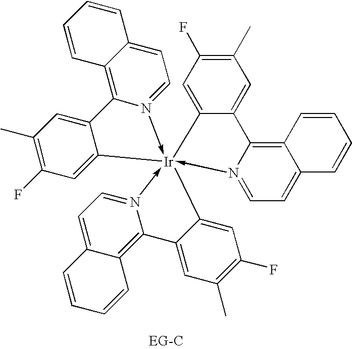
C1(C)=C(F)C=C2C(=C1)C1=C3C(=CC=N1->[Ir]214(-N2=CC=C5C(=C2C2=CC(C)=C(F)C=C21)C=CC=C5)-N1=CC=C2C(=C1C1=CC(C)=C(F)C=C14)C=CC=C2)C=CC=C3
